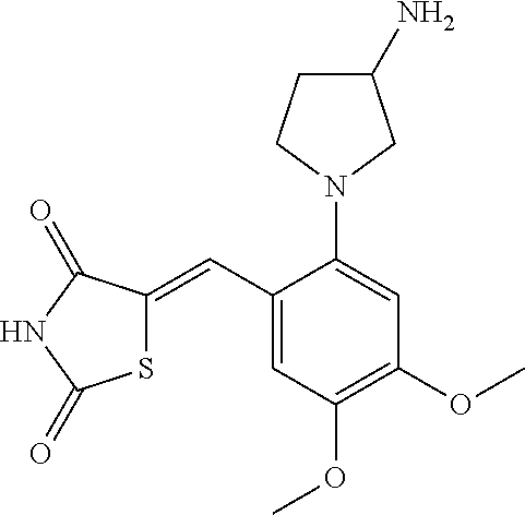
S1C(=CC2=CC(OC)=C(OC)C=C2N2CC(N)CC2)C(=O)NC1=O
